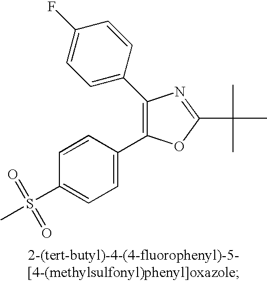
C1=C(C2=C(C3=CC=C(F)C=C3)N=C(C(C)(C)C)O2)C=CC(S(C)(=O)=O)=C1
